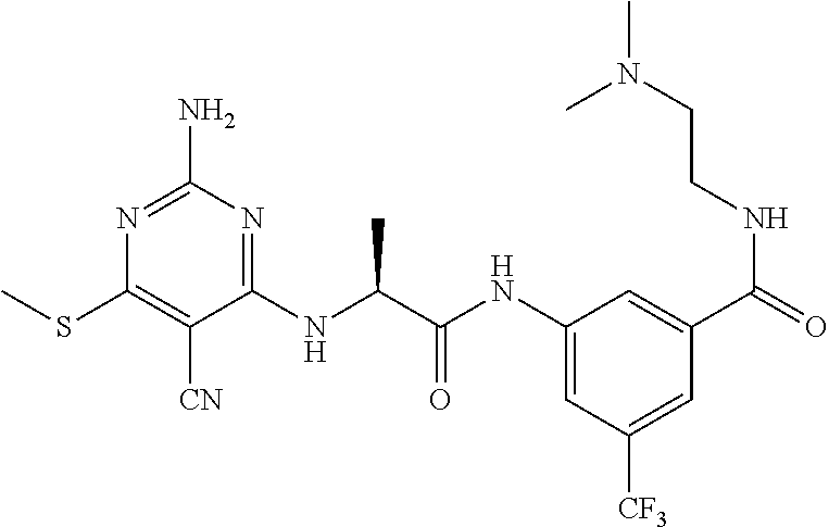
C1(NC(C(NC2=CC([CF3])=CC(C(=O)NCCN(C)C)=C2)=O)C)=NC(N)=NC(SC)=C1[CN]
